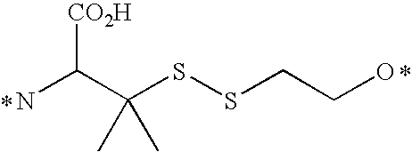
NC(C(SSCCO)(C)C)[CO2H]
